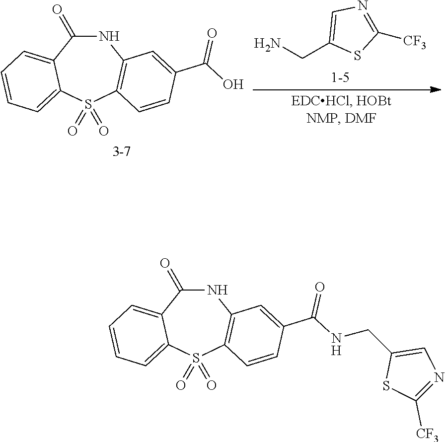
N1C(=O)C2=CC=CC=C2S(=O)(=O)C2=C1C=C(C(NCC1=CN=C([CF3])S1)=O)C=C2.N1C(=O)C2=CC=CC=C2S(=O)(=O)C2=C1C=C(C(O)=O)C=C2.NCC1=CN=C([CF3])S1
